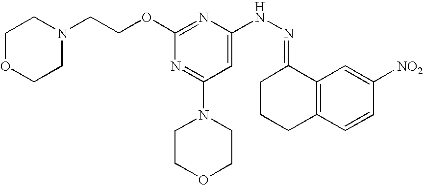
N(NC1=CC(N2CCOCC2)=NC(OCCN2CCOCC2)=N1)=C1CCCC2=C1C=C([NO2])C=C2
